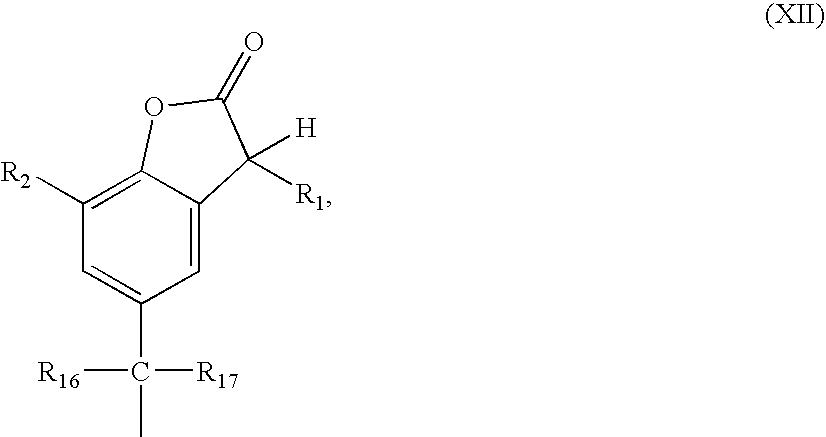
C1([R2])=C2C(=CC(C(C)([R16])[R17])=C1)C([H])([R1])C(=O)O2
